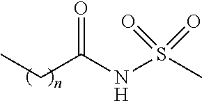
O=C(NS(C)(=O)=O)CC
